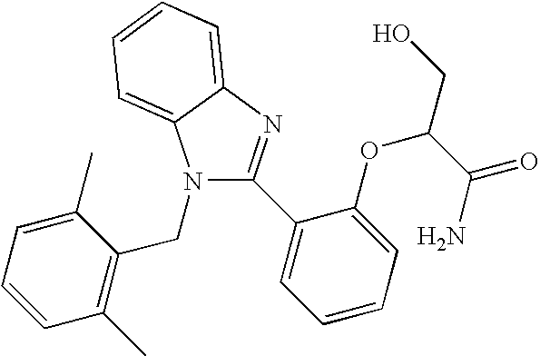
N1(CC2=C(C)C=CC=C2C)C(C2=CC=CC=C2OC(CO)C(=O)N)=NC2=CC=CC=C12
